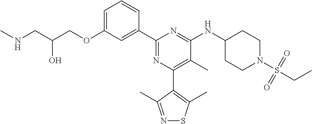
C1=C(OCC(CNC)O)C=C(C2=NC(C3=C(C)SN=C3C)=C(C)C(NC3CCN(S(CC)(=O)=O)CC3)=N2)C=C1
